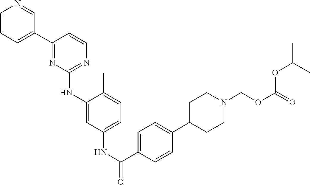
C1=CC=C(C2=NC(NC3=CC(NC(=O)C4=CC=C(C5CCN(COC(=O)OC(C)C)CC5)C=C4)=CC=C3C)=NC=C2)C=N1
